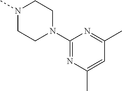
C1(N2CCN(C)CC2)=NC(C)=CC(C)=N1
